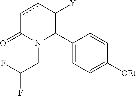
C1(C2=C([Y])ccC(=O)N2CC(F)F)=CC=C([OEt])C=C1
